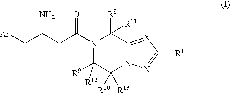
N1(C(CC(C[Ar])N)=O)C([R9])([R12])C([R10])([R13])N2C(=[X]C([R1])=N2)C1([R8])[R11]
